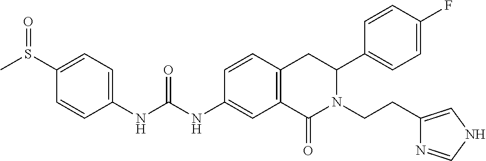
C1(S(C)=O)=CC=C(NC(NC2=CC3=C(C=C2)CC(C2=CC=C(F)C=C2)N(CCC2=CNC=N2)C3=O)=O)C=C1
